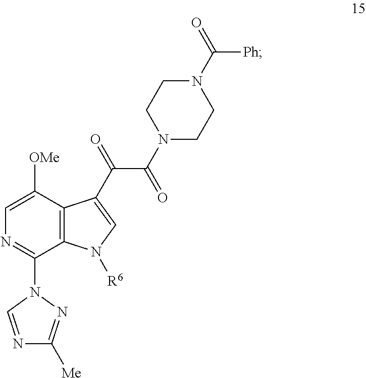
N1(C(C(=O)C2=CN([R6])C3=C2C([OMe])=CN=C3N2C=NC([Me])=N2)=O)CCN(C([Ph])=O)CC1
